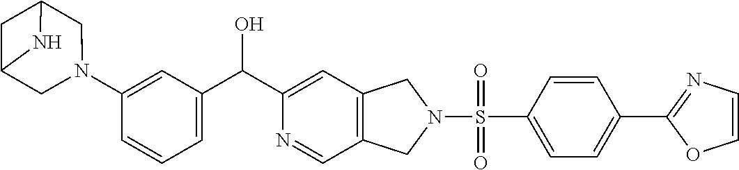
C1=C(N2CC3CC(C2)N3)C=CC=C1C(C1=CC2=C(C=N1)CN(S(=O)(C1=CC=C(C3=NC=CO3)C=C1)=O)C2)O
